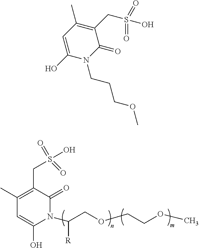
C1(CS(O)(=O)=O)=C(C)C=C(O)N(C([R])COCCOC)C1=O.C1=C(O)N(CCCOC)C(=O)C(CS(O)(=O)=O)=C1C
